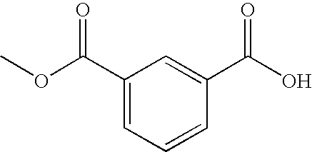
C1(C(OC)=O)=CC=CC(C(O)=O)=C1
